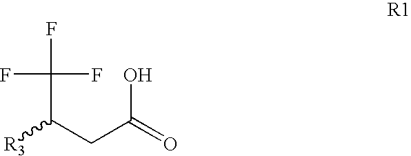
[R3]C(CC(=O)O)C(F)(F)F
